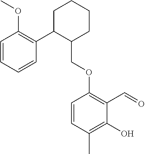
C1C(C2=C(OC)C=CC=C2)C(COC2=C(C=O)C(O)=C(C)C=C2)CCC1
